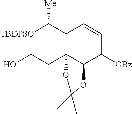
OCCC1C(C([OBz])C=CCC([TBDPSO])[Me])OC(C)(C)O1
